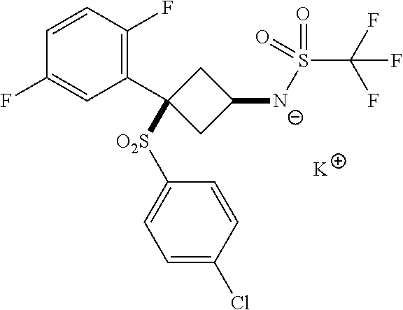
C1(C2([O2S]C3=CC=C(Cl)C=C3)CC([N-]S(C(F)(F)F)(=O)=O)C2)=C(F)C=CC(F)=C1.[K]
